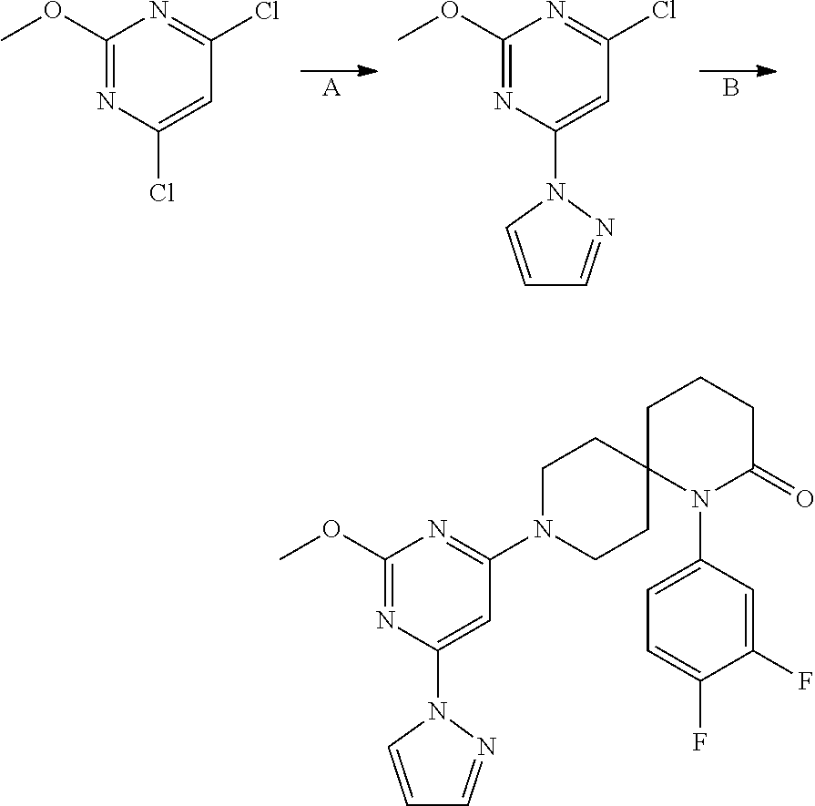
N1(C2=NC(OC)=NC(N3C=CC=N3)=C2)CCC2(CC1)N(C1=CC=C(F)C(F)=C1)C(=O)CCC2.[A].ClC1=NC(OC)=NC(Cl)=C1.B.ClC1=NC(OC)=NC(N2C=CC=N2)=C1
